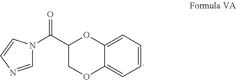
C1(C(=O)N2C=NC=C2)COC2=CC=CC=C2O1
